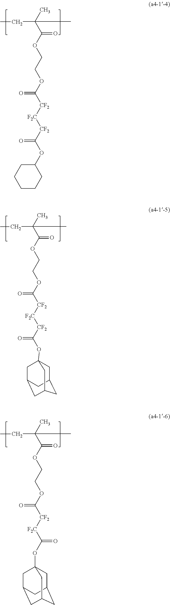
CC(C(OCCOC([CF2][F2C][CF2]C(OC1CCCCC1)=O)=O)=O)(C)CC.CC(C(OCCOC([CF2][F2C][CF2]C(OC12CC3CC(CC(C1)C3)C2)=O)=O)=O)(C)CC.CC(C(OCCOC([CF2][F2C]C(OC12CC3CC(CC(C1)C3)C2)=O)=O)=O)(C)CC
